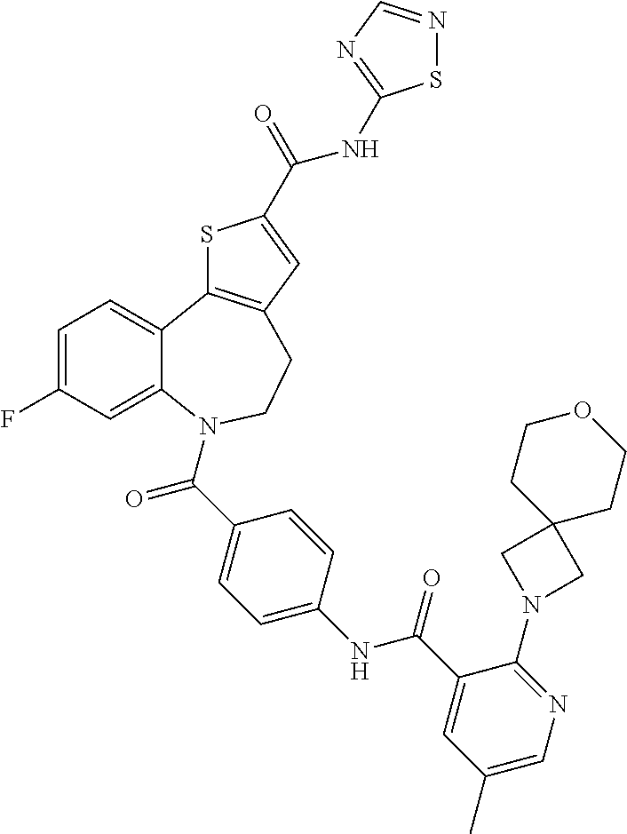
C1=C(F)C=C2C(=C1)C1=C(CCN2C(C2=CC=C(NC(C3=CC(C)=CN=C3N3CC4(C3)CCOCC4)=O)C=C2)=O)C=C(C(=O)NC2=NC=NS2)S1
